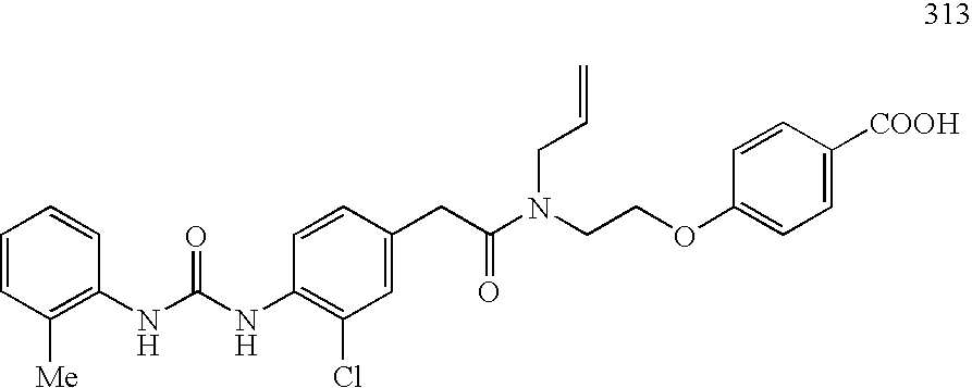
O(CCN(C(CC1=CC(Cl)=C(NC(=O)NC2=C([Me])C=CC=C2)C=C1)=O)CC=C)C1=CC=C([COOH])C=C1
